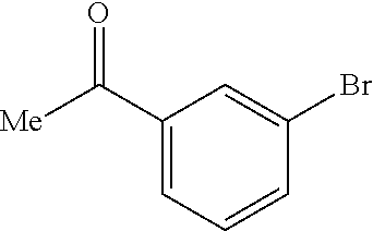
[Me]C(C1=CC=CC(Br)=C1)=O
